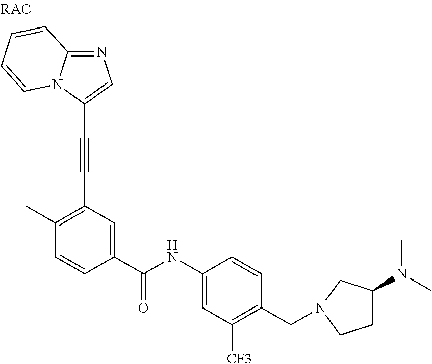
N1=C2N(C(C#CC3=C(C)C=CC(C(NC4=CC([CF3])=C(CN5CC(N(C)C)CC5)C=C4)=O)=C3)=C1)C=CC=C2
